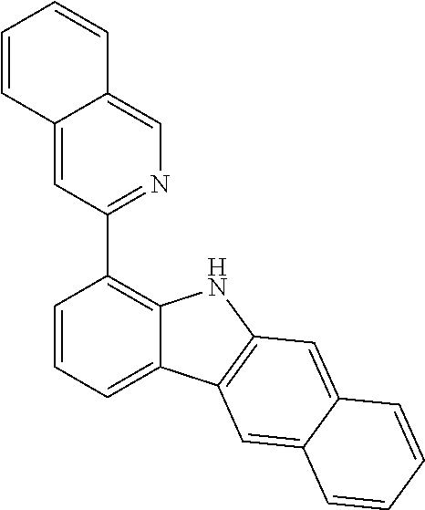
C1=CC=C2C(=C1C1=NC=C3C(=C1)C=CC=C3)NC1=C2C=C2C(=C1)C=CC=C2
